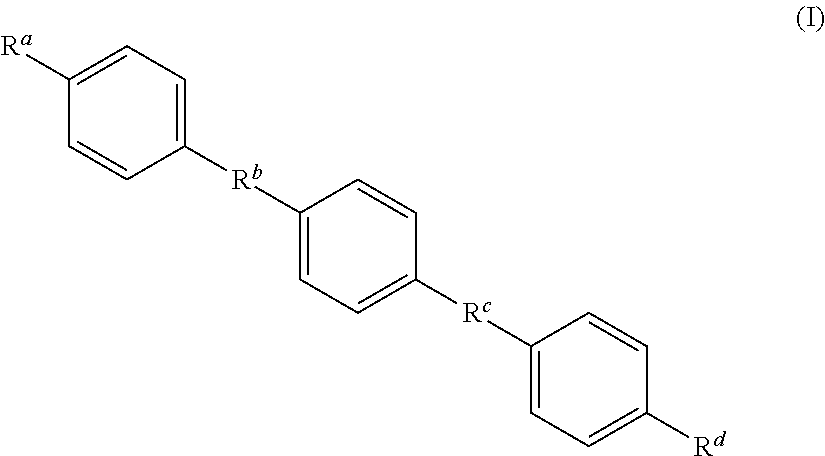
C1([Ra])=CC=C([Rb]C2=CC=C([Rc]C3=CC=C([Rd])C=C3)C=C2)C=C1
